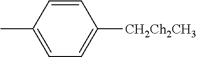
C1=CC(C)=CC=C1[CH2Ch2CH3]
